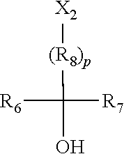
[(R8)p](C([R6])([R7])O)[X2]
